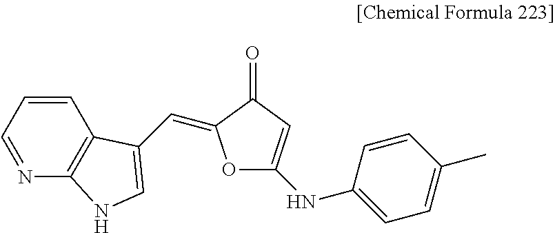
C1=CC=NC2=C1C(C=C1OC(NC3=CC=C(C)C=C3)=CC1=O)=CN2
